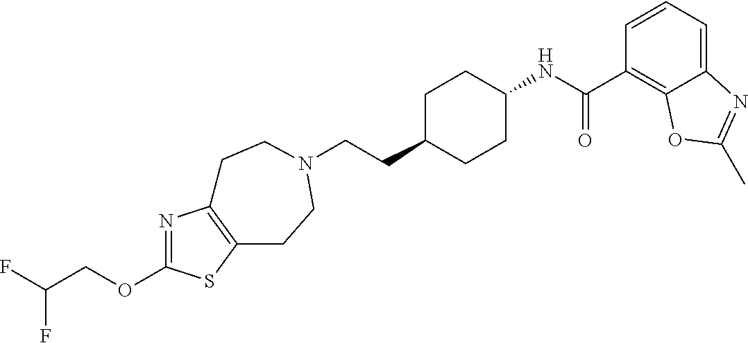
C(CC1CCC(NC(C2=C3C(=CC=C2)N=C(C)O3)=O)CC1)N1CCC2=C(N=C(OCC(F)F)S2)CC1
